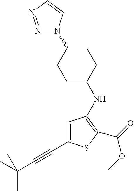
C1CC(NC2=C(C(=O)OC)SC(C#CC(C)(C)C)=C2)CCC1N1N=NC=C1
